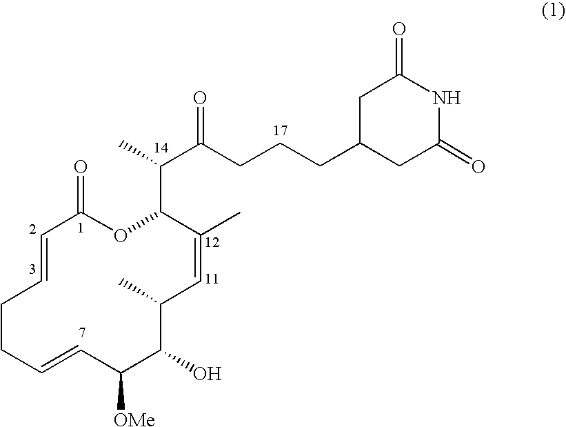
O=C1OC(C(C)C(CCCC2CC(=O)NC(=O)C2)=O)C(C)=CC(C)C(O)C([OMe])C=CCCC=C1
